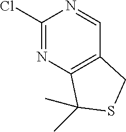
C1(Cl)=NC2=C(C=N1)CSC2(C)C
